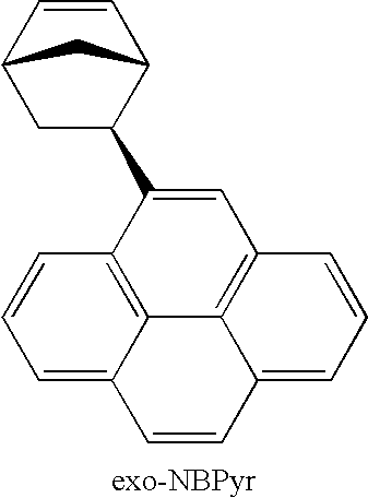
C1=CC2CC(C3=CC4=C5C6=C3C=CC=C6C=CC5=CC=C4)C1C2.[exo-NBPyr]
